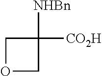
O1CC([NHBn])([CO2H])C1
